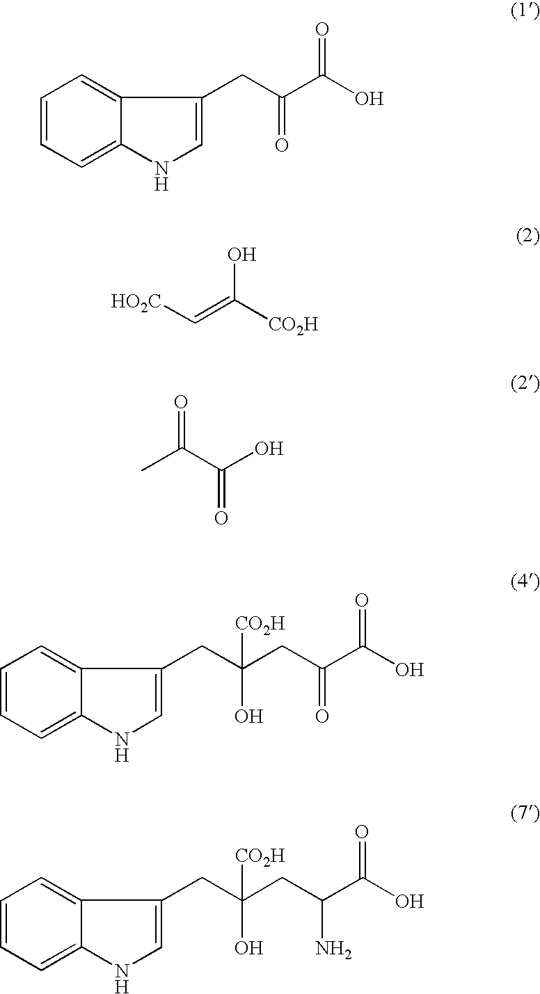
C1=CC=C2C(=C1)C(CC(C(O)=O)=O)=CN2.[HO2C]C=C([CO2H])O.CC(C(O)=O)=O.C1=CC=C2C(=C1)C(CC(CC(C(O)=O)=O)(O)[CO2H])=CN2.C1=CC=C2C(=C1)C(CC(CC(C(O)=O)N)(O)[CO2H])=CN2
